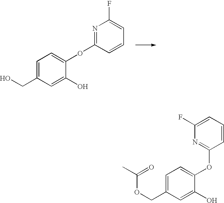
C1=C(CO)C=C(O)C(OC2=NC(F)=CC=C2)=C1.C1=C(COC(C)=O)C=C(O)C(OC2=NC(F)=CC=C2)=C1
